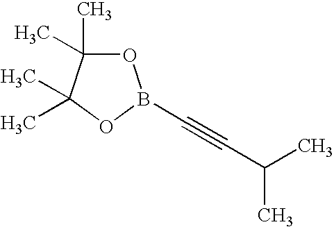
O1C(C)(C)C(C)(C)OB1C#CC(C)C
